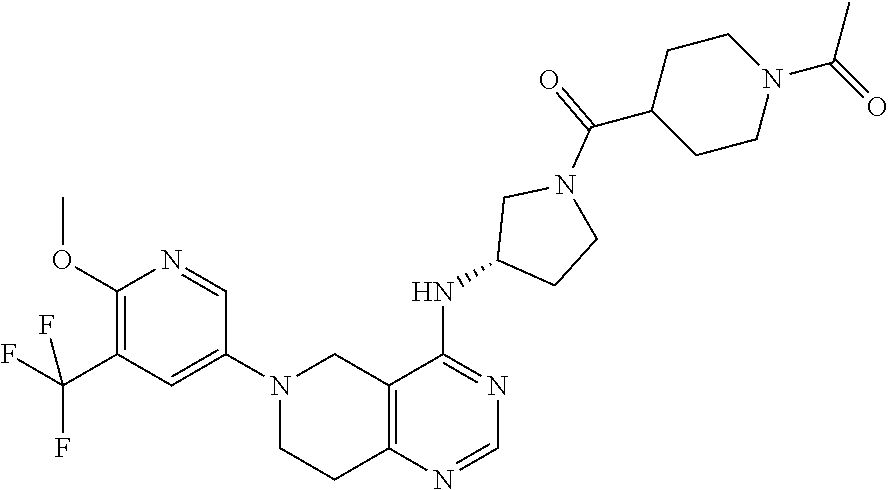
N1(C2=CC(C(F)(F)F)=C(OC)N=C2)CCC2=C(C1)C(NC1CCN(C(C3CCN(C(C)=O)CC3)=O)C1)=NC=N2
